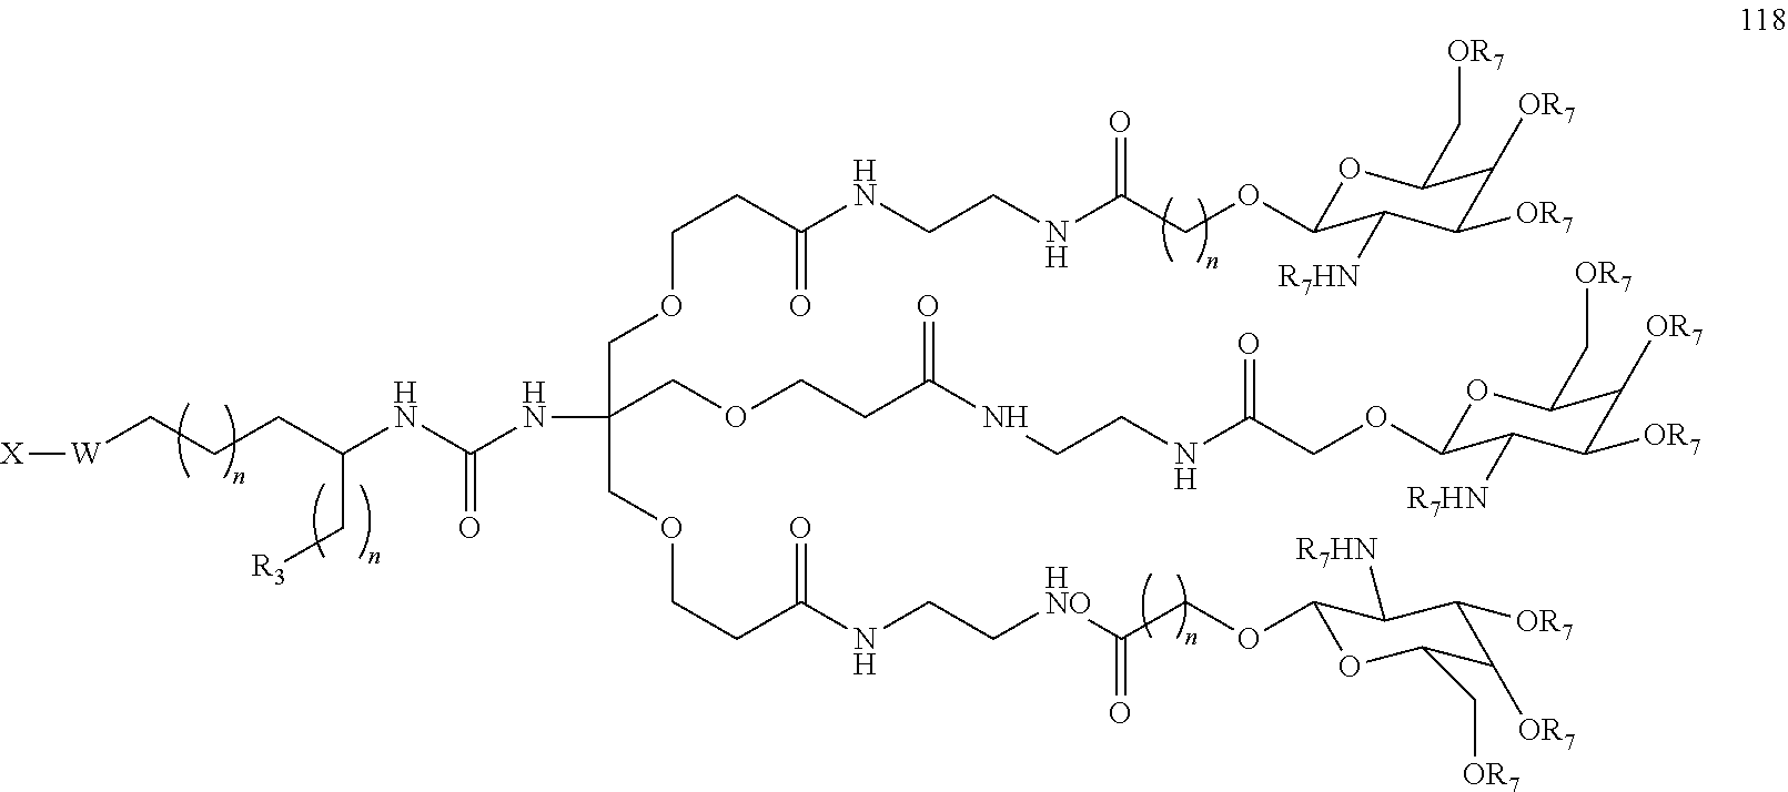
N(C(NC(CCC[W][X])C[R3])=O)C(COCCC(NCCNC(COC1OC(C[OR7])C([OR7])C([OR7])C1[R7HN])=O)=O)(COCCC(NCC[HNO]C(COC1OC(C[OR7])C([OR7])C([OR7])C1[R7HN])=O)=O)COCCC(NCCNC(COC1OC(C[OR7])C([OR7])C([OR7])C1[R7HN])=O)=O
